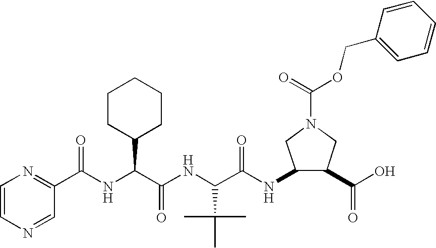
C1=CN=CC(C(NC(C(NC(C(NC2C(C(O)=O)CN(C(=O)OCC3=CC=CC=C3)C2)=O)C(C)(C)C)=O)C2CCCCC2)=O)=N1
